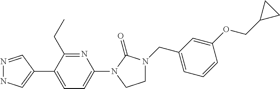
N1=CC(C2=CC=C(N3C(=O)N(CC4=CC=CC(OCC5CC5)=C4)CC3)N=C2CC)=CN1
